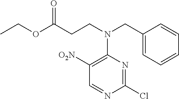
C1=NC(Cl)=NC(N(CCC(OCC)=O)CC2=CC=CC=C2)=C1[O2N]
